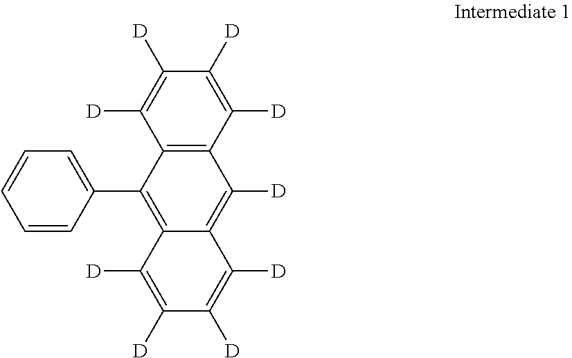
C1=CC(C2=C3C(=C([D])C4=C2C([D])=C([D])C([D])=C4[D])C([D])=C([D])C([D])=C3[D])=CC=C1
